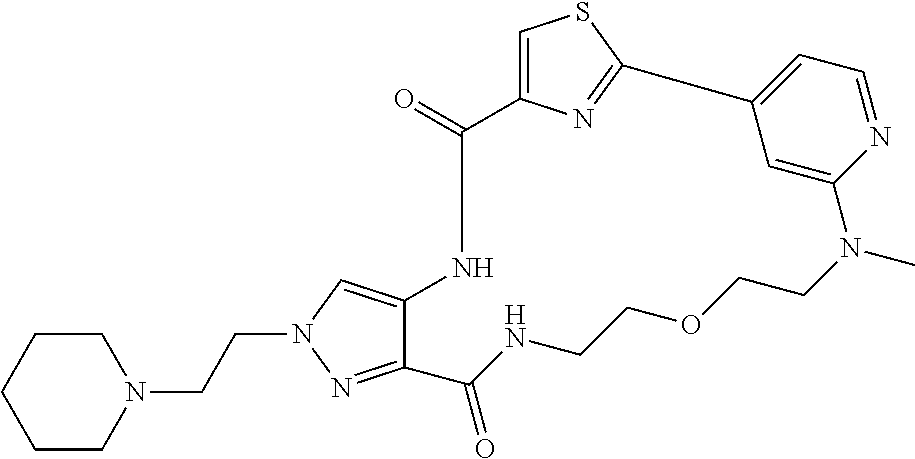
C12=NN(CCN3CCCCC3)C=C1NC(=O)C1=CSC(=N1)C1=CC=NC(=C1)N(C)CCOCCNC2=O
